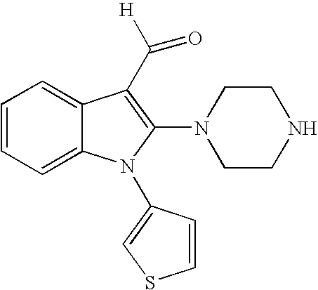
C1=CC=C2C(=C1)C(C([H])=O)=C(N1CCNCC1)N2C1=CSC=C1
